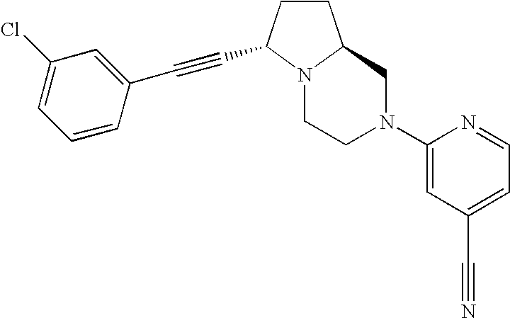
C1(N2CCN3C(C#CC4=CC(Cl)=CC=C4)CCC3C2)=CC(C#N)=CC=N1
